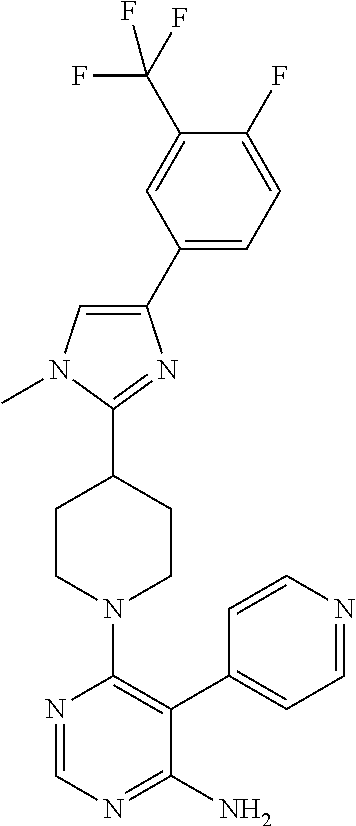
C1(F)=CC=C(C2=CN(C)C(C3CCN(C4=C(C5=CC=NC=C5)C(N)=NC=N4)CC3)=N2)C=C1C(F)(F)F
